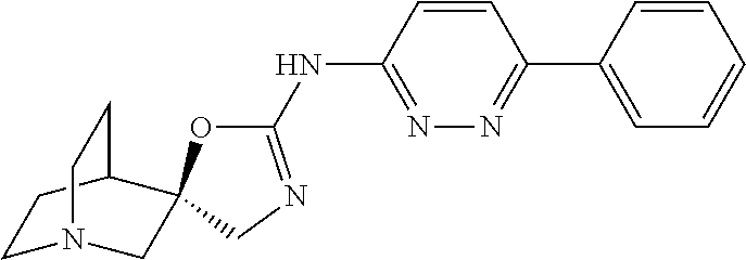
C1N2CC3(C(C1)CC2)OC(NC1=NN=C(C2=CC=CC=C2)C=C1)=NC3
